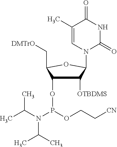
C1([OTBDMS])C(OP(N(C(C)C)C(C)C)OCC[CN])C(C[DMTrO])OC1N1C=C(C)C(=O)NC1=O
